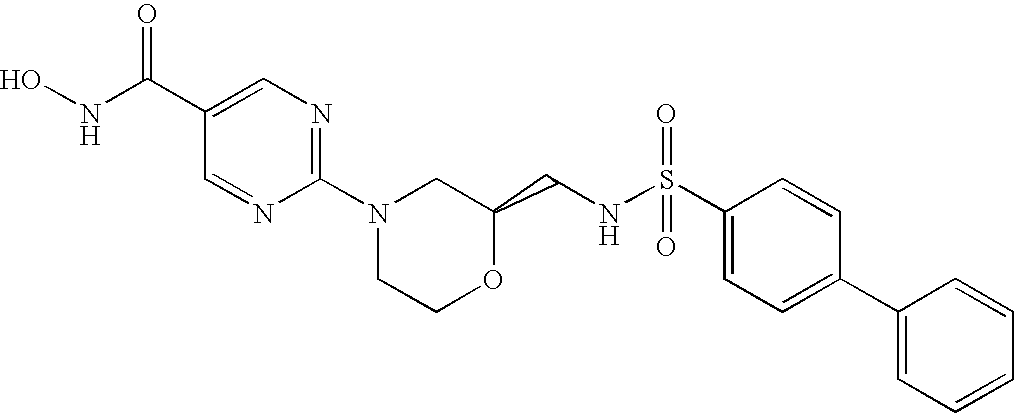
C1=NC(N2CCOC(CNS(C3=CC=C(C4=CC=CC=C4)C=C3)(=O)=O)C2)=NC=C1C(NO)=O
